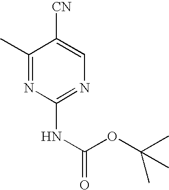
C1(C)=NC(NC(=O)OC(C)(C)C)=NC=C1[CN]
